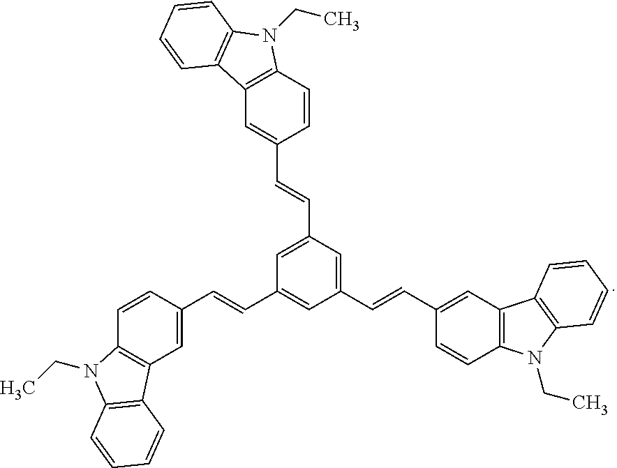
C12=C(C=CC(C=CC3=CC(C=CC4=CC5=C(C=C4)N(CC)C4=C5C=CC=C4)=CC(C=CC4=CC5=C(C=C4)N(CC)C4=C5C=CC=C4)=C3)=C1)N(CC)C1=C2C=CC=C1
